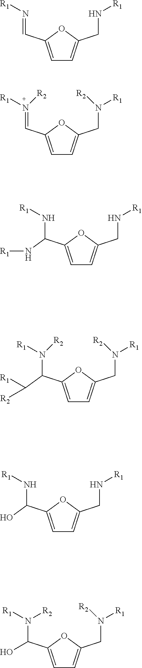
C1=C(C=N[R1])OC(CN[R1])=C1.C1=C(C=N([R1])[R2])OC(CN([R1])[R2])=C1.C1=C(C(N[R1])N[R1])OC(CN[R1])=C1.C1=C(C(N([R1])[R2])C([R2])[R1])OC(CN([R1])[R2])=C1.C1=C(C(N[R1])O)OC(CN[R1])=C1.C1=C(C(N([R1])[R2])O)OC(CN([R1])[R2])=C1
